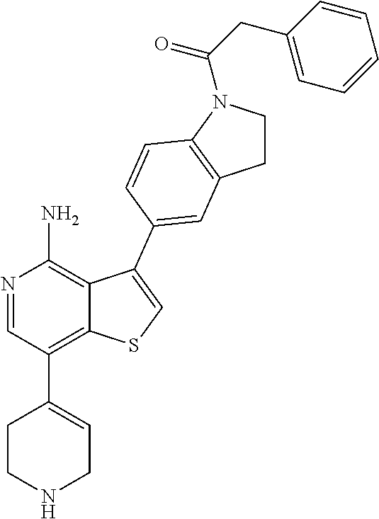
C1CN(C(CC2=CC=CC=C2)=O)C2=C1C=C(C1=CSC3=C(C4=CCNCC4)C=NC(N)=C31)C=C2
